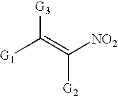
[G1]C(=C([NO2])[G2])[G3]
